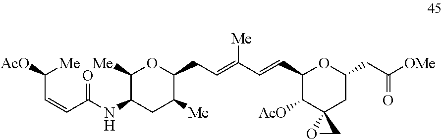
C1(C=CC(=CCC2C([Me])CC(NC(C=CC([AcO])[Me])=O)C([Me])O2)[Me])C([AcO])C2(CC(CC([OMe])=O)O1)OC2
